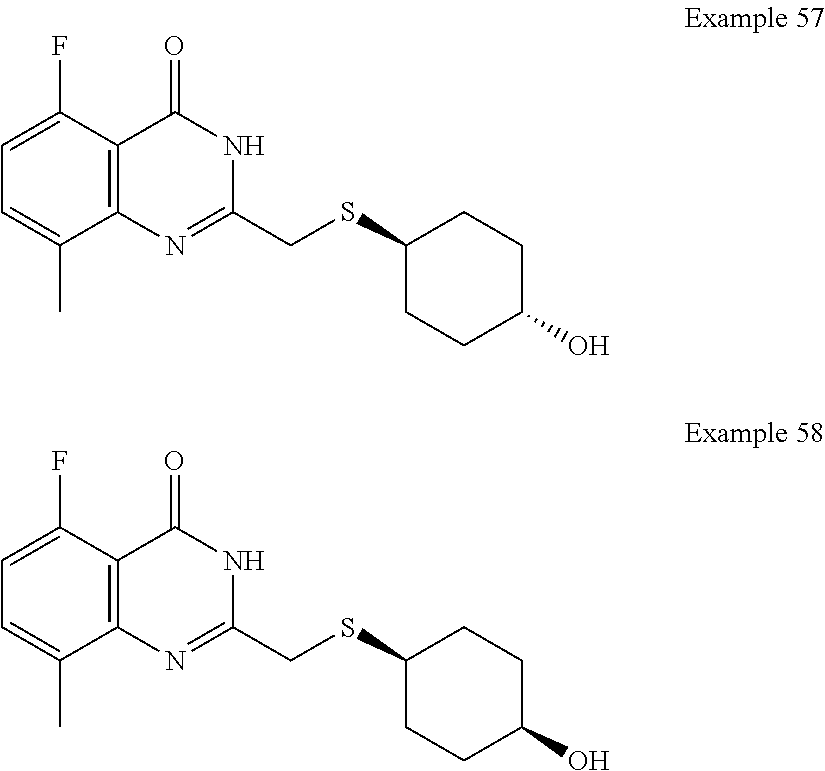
C1(CSC2CCC(O)CC2)=NC2=C(C(F)=CC=C2C)C(=O)N1.C1(CSC2CCC(O)CC2)=NC2=C(C(F)=CC=C2C)C(=O)N1
